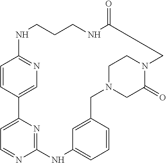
C1=CC2=CN=C1NCCCNC(=O)CN1C(=O)CN(CC3=CC(=CC=C3)NC3=NC2=CC=N3)CC1
